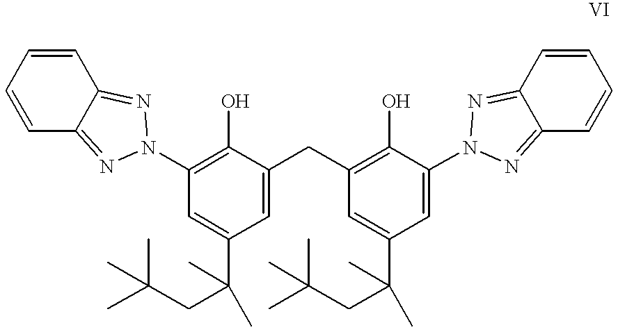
C1=CC=CC2=NN(C3=C(O)C(CC4=C(O)C(N5N=C6C=CC=CC6=N5)=CC(C(CC(C)(C)C)(C)C)=C4)=CC(C(CC(C)(C)C)(C)C)=C3)N=C12
